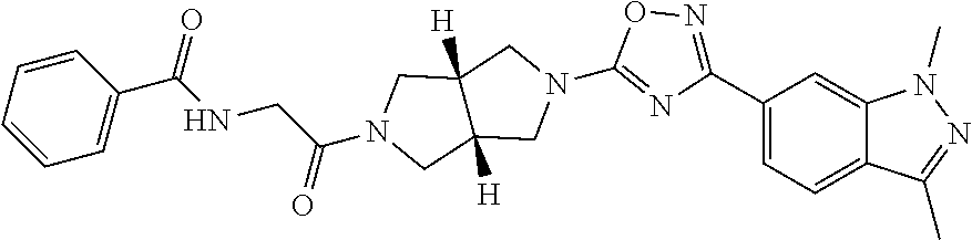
C1(N2CC3([H])CN(C(CNC(C4=CC=CC=C4)=O)=O)CC3([H])C2)=NC(C2=CC=C3C(=C2)N(C)N=C3C)=NO1
